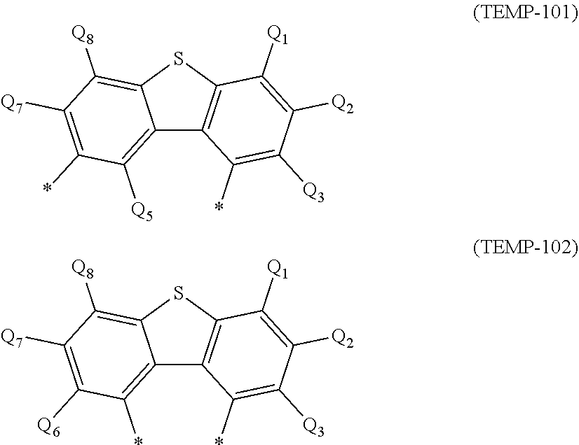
C12=C(*)C([Q6])=C([Q7])C([Q8])=C1SC1=C2C(*)=C([Q3])C([Q2])=C1[Q1].C12=C([Q5])C(*)=C([Q7])C([Q8])=C1SC1=C2C(*)=C([Q3])C([Q2])=C1[Q1]
